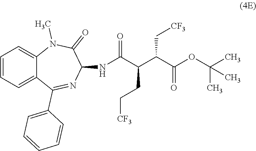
C(C(C(C(OC(C)(C)C)=O)C[CF3])CC[CF3])(=O)NC1N=C(C2=CC=CC=C2)C2=CC=CC=C2N(C)C1=O
